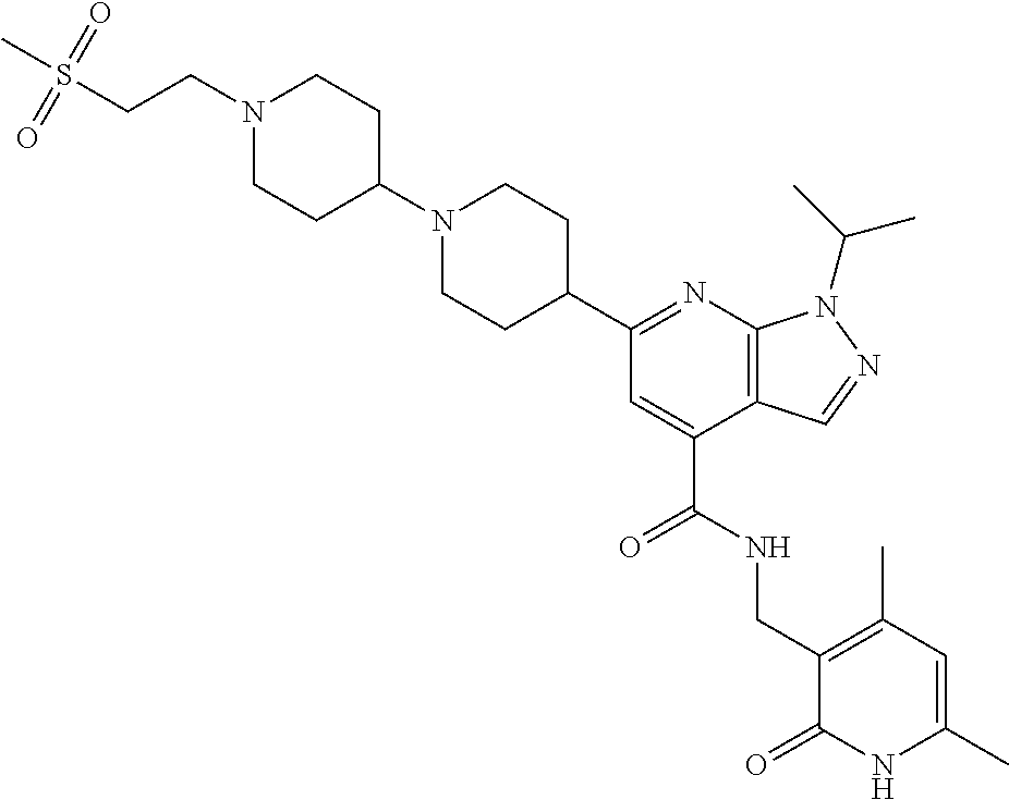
C1N(C2CCN(CCS(C)(=O)=O)CC2)CCC(C2=NC3=C(C(C(=O)NCC4=C(C)C=C(C)NC4=O)=C2)C=NN3C(C)C)C1
